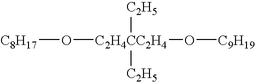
O([C8H17])[C2H4CC2H4](O[C9H19])([C2H5])[C2H5]
